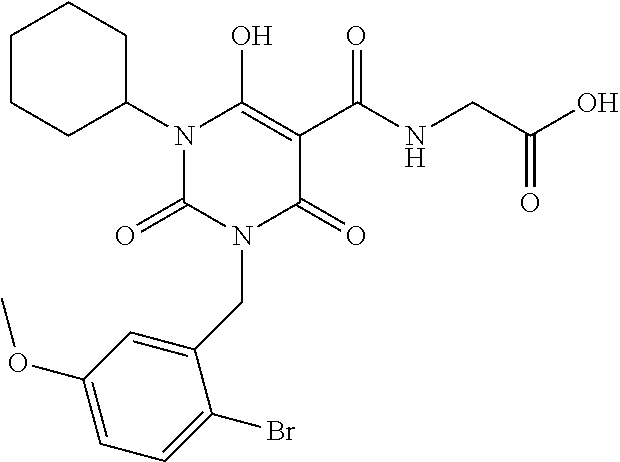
C1CCC(N2C(=O)N(CC3=CC(OC)=CC=C3Br)C(=O)C(C(NCC(O)=O)=O)=C2O)CC1
